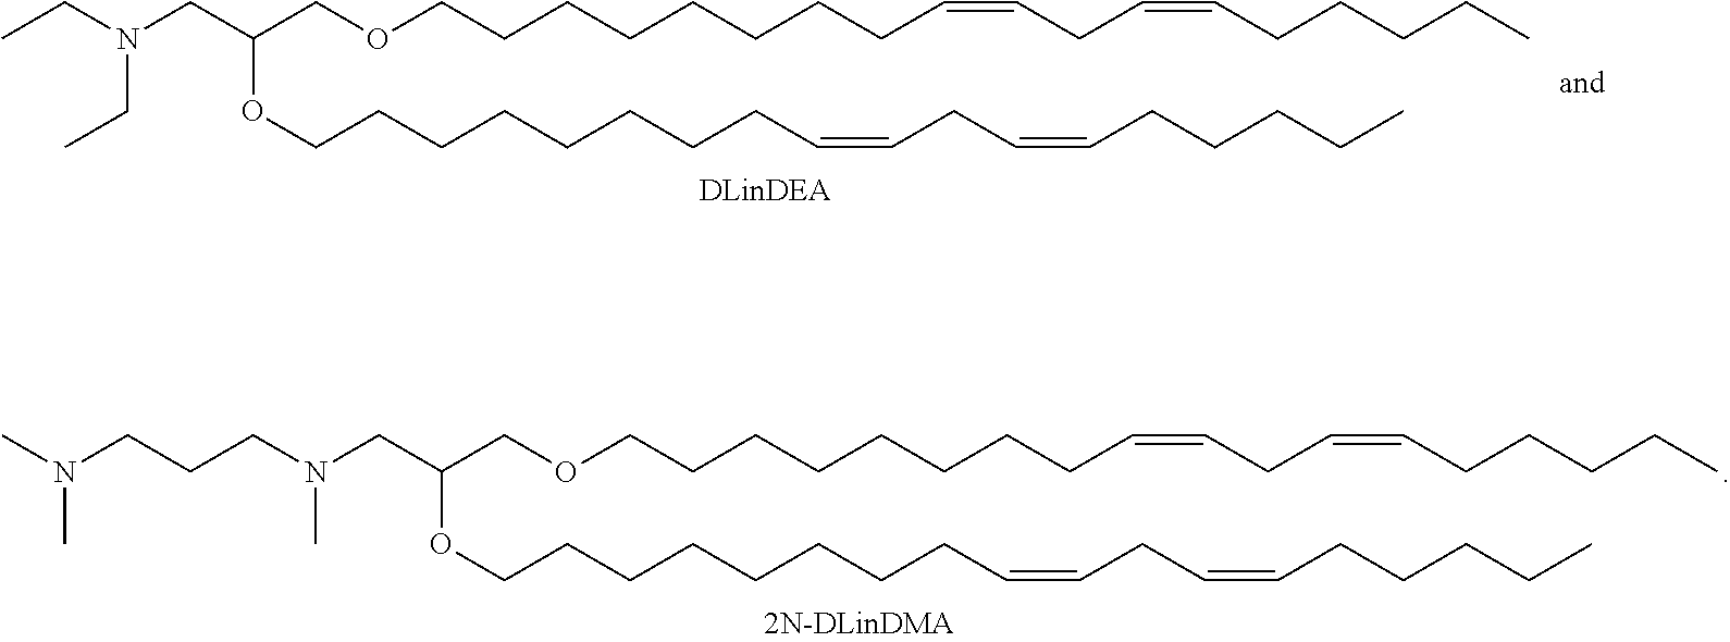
CCN(CC(COCCCCCCCCC=CCC=CCCCCC)OCCCCCCCCC=CCC=CCCCCC)CC.C(CN(CC(COCCCCCCCCC=CCC=CCCCCC)OCCCCCCCCC=CCC=CCCCCC)C)CN(C)C
